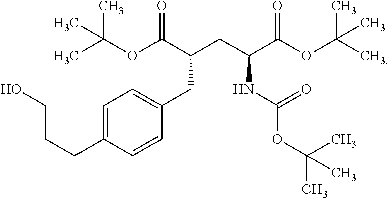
CC(OC(C(CC(C(OC(C)(C)C)=O)NC(OC(C)(C)C)=O)CC1=CC=C(CCCO)C=C1)=O)(C)C
